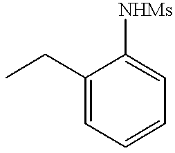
C1(CC)=CC=CC=C1[NHMs]
